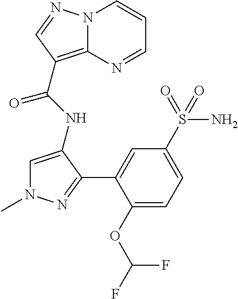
N12C(=C(C(NC3=CN(C)N=C3C3=CC(S(N)(=O)=O)=CC=C3OC(F)F)=O)C=N1)N=CC=C2
